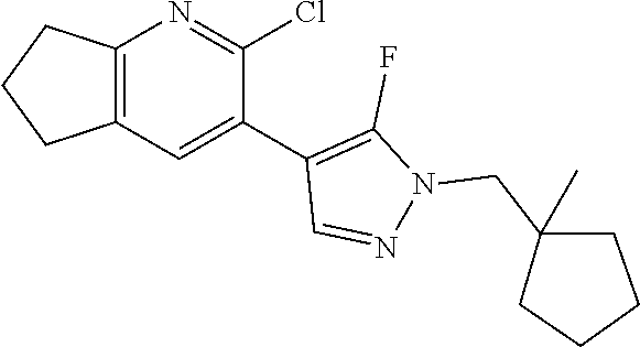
C12=C(C=C(C3=C(F)N(CC4(C)CCCC4)N=C3)C(Cl)=N1)CCC2
